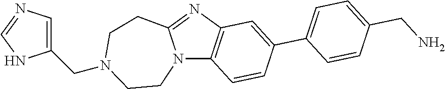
N12C3=C(N=C1CCN(CC1=CN=CN1)CC2)C=C(C1=CC=C(CN)C=C1)C=C3
